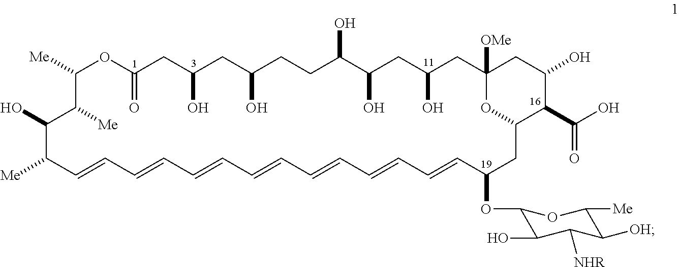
C1([Me])C=CC=CC=CC=CC=CC=CC=CC(OC2C(O)C([NHR])C([OH])C([Me])O2)CC2C(C(O)=O)C(O)CC([OMe])(CC(O)CC(O)C(O)CCC(O)CC(O)CC(=O)OC([Me])C([Me])C1O)O2
